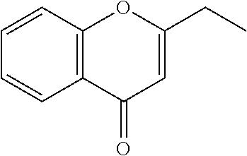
C1=CC2=C(C=C1)C(=O)C=C(CC)O2
